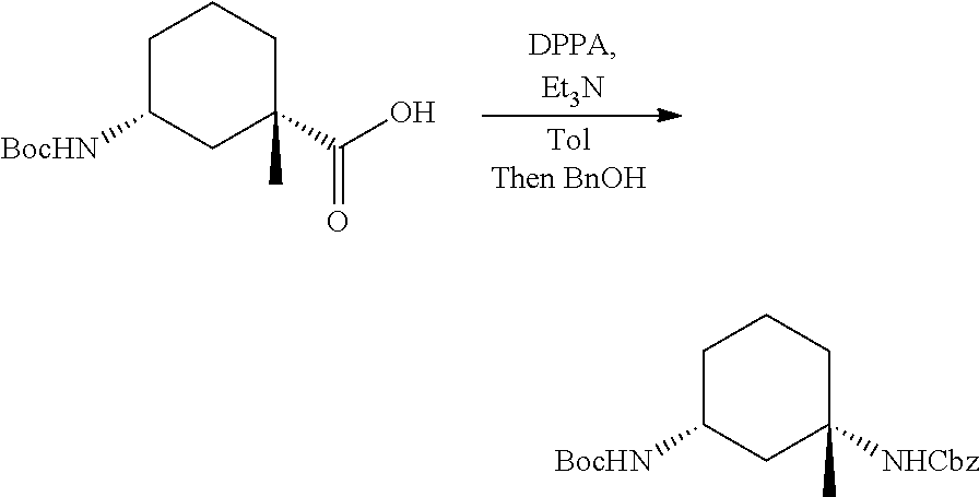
C1C([BocHN])CC(C(O)=O)(C)CC1.C1C([BocHN])CC([NHCbz])(C)CC1
